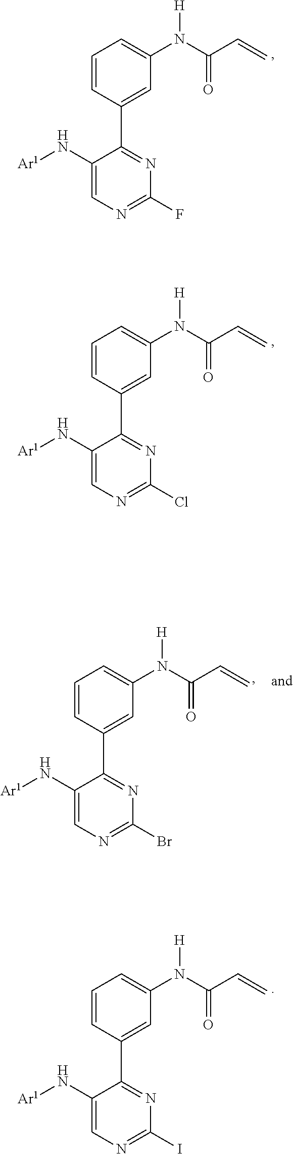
C1=CC(C2=NC(F)=NC=C2N[Ar1])=CC(N(C(=O)C=C)[H])=C1.C1=CC(C2=NC(Cl)=NC=C2N[Ar1])=CC(N(C(=O)C=C)[H])=C1.C1=CC(C2=NC(Br)=NC=C2N[Ar1])=CC(N(C(=O)C=C)[H])=C1.C1=CC(C2=NC(I)=NC=C2N[Ar1])=CC(N(C(=O)C=C)[H])=C1
